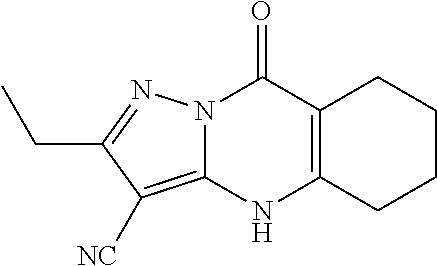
N12C(=C([NC])C(CC)=N1)NC1=C(C2=O)CCCC1
